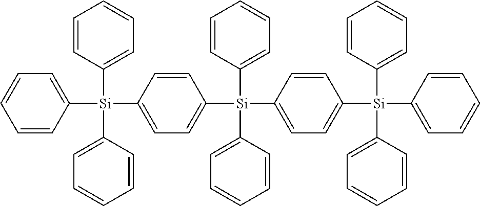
C1=CC([Si](C2=CC=CC=C2)(C2=CC=C([Si](C3=CC=CC=C3)(C3=CC=C([Si](C4=CC=CC=C4)(C4=CC=CC=C4)C4=CC=CC=C4)C=C3)C3=CC=CC=C3)C=C2)C2=CC=CC=C2)=CC=C1
